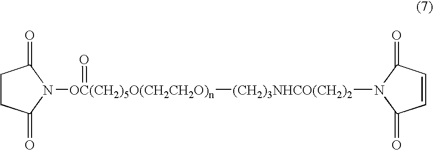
C1=CC(=O)N([(CH2)3NHCO(CH2)2][OC(CH2)5O(CH2CH2O)n](N2C(=O)CCC2=O)=O)C1=O
